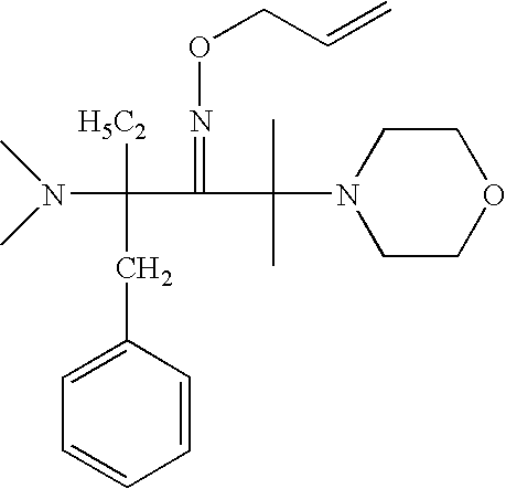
C1=C(CC(N(C)C)([H5C2])C(=NOCC=C)C(C)(C)N2CCOCC2)C=CC=C1
